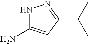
N1C(N)=CC(C(C)C)=N1
